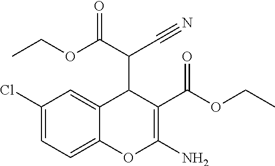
C1(Cl)=CC=C2C(=C1)C(C(C#N)C(OCC)=O)C(C(OCC)=O)=C(N)O2
